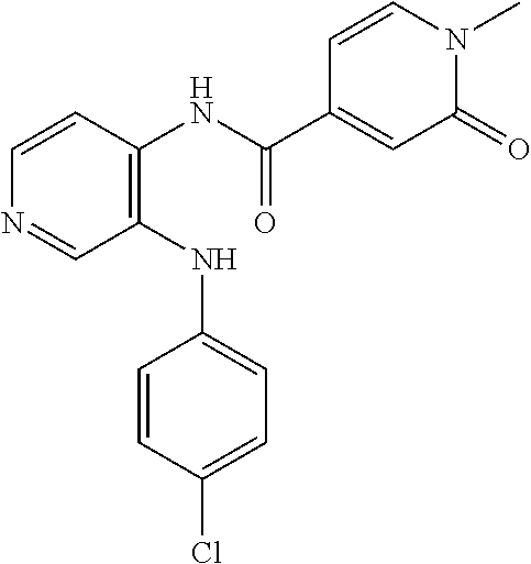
C1(NC2=CC=C(Cl)C=C2)=C(NC(C2=CC(=O)N(C)C=C2)=O)C=CN=C1
